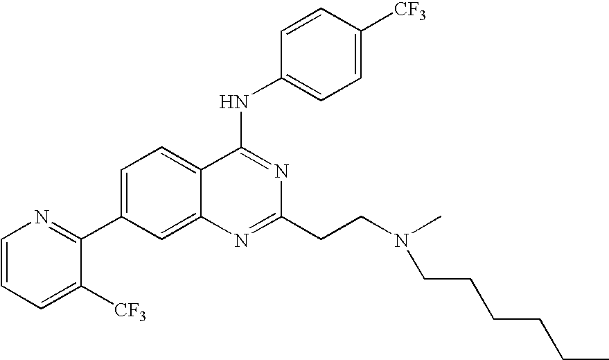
C1=CC=C([CF3])C(C2=CC=C3C(=C2)N=C(CCN(C)CCCCCC)N=C3NC2=CC=C([CF3])C=C2)=N1
